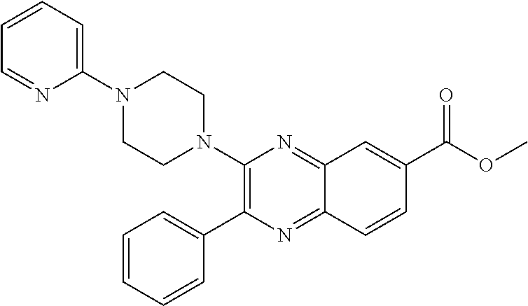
C12=NC(N3CCN(C4=CC=CC=N4)CC3)=C(C3=CC=CC=C3)N=C1C=CC(C(OC)=O)=C2
